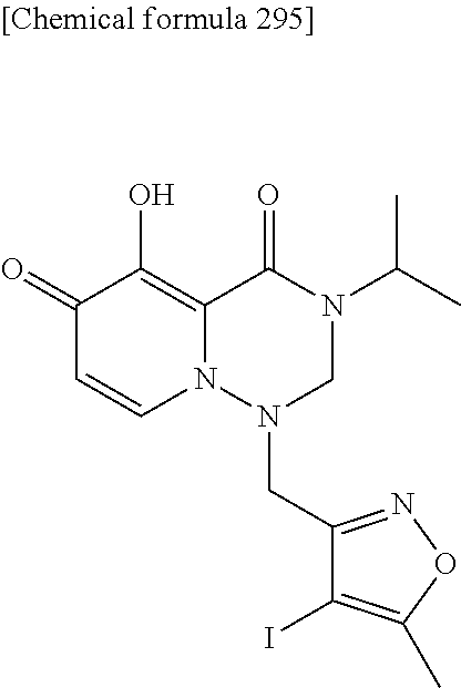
C1(=O)C=CN2C(=C1O)C(=O)N(C(C)C)CN2CC1=NOC(C)=C1I
